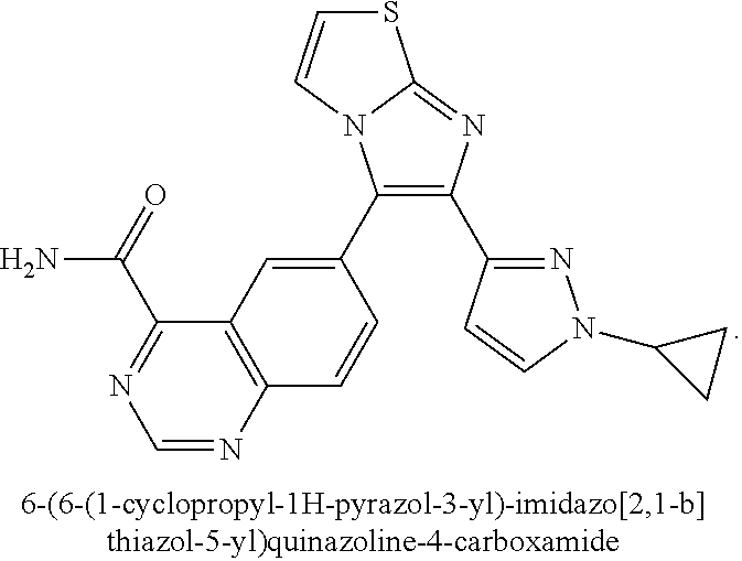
S1C=CN2C1=NC(C1=NN(C3CC3)C=C1)=C2C1=CC2=C(C=C1)N=CN=C2C(=O)N
